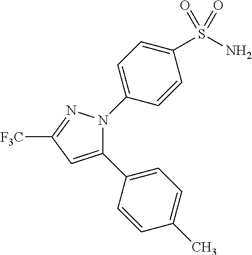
C1(C2=CC=C(C)C=C2)=CC([F3C])=NN1C1=CC=C(S(N)(=O)=O)C=C1
